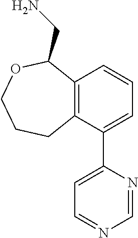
C12=C(C(C3=CC=NC=N3)=CC=C1)CCCOC2CN
